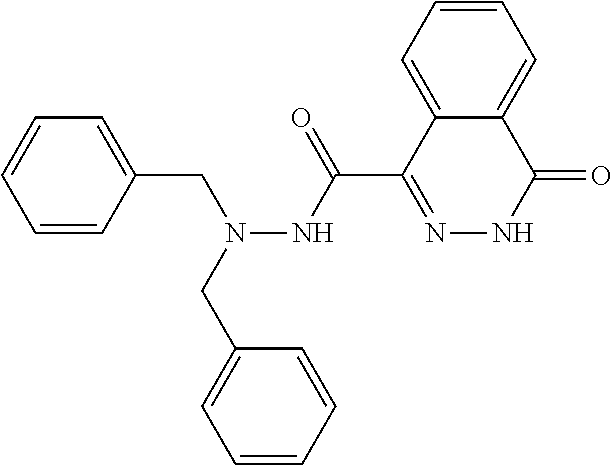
C1=C(CN(NC(C2=NNC(=O)C3=CC=CC=C23)=O)CC2=CC=CC=C2)C=CC=C1
